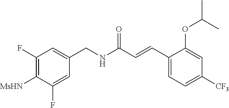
C1=C(F)C([MsHN])=C(F)C=C1CNC(C=CC1=CC=C([CF3])C=C1OC(C)C)=O
